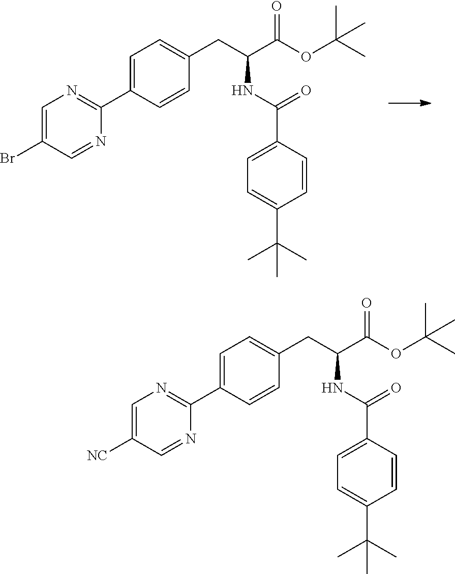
C1=C(C2=NC=C(Br)C=N2)C=CC(CC(C(OC(C)(C)C)=O)NC(=O)C2=CC=C(C(C)(C)C)C=C2)=C1.C1=C(C2=NC=C([NC])C=N2)C=CC(CC(C(OC(C)(C)C)=O)NC(C2=CC=C(C(C)(C)C)C=C2)=O)=C1
